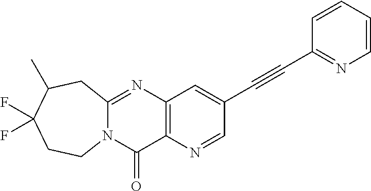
C12=C(N=CC(C#CC3=NC=CC=C3)=C1)C(=O)N1C(=N2)CC(C)C(F)(F)CC1
